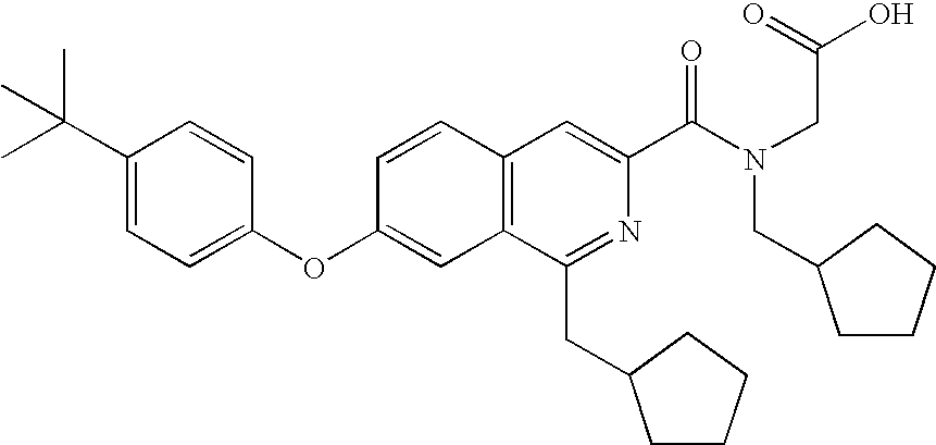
C1=CC(OC2=CC=C(C(C)(C)C)C=C2)=CC2=C1C=C(C(N(CC(=O)O)CC1CCCC1)=O)N=C2CC1CCCC1
